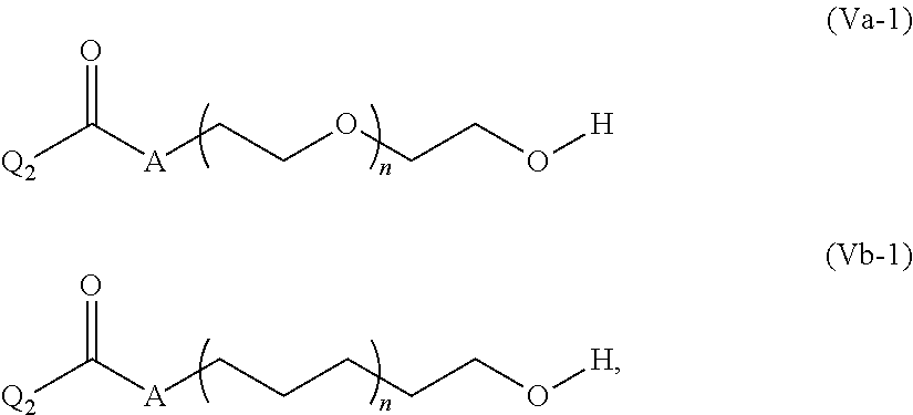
O([H])CCCCC[A]C(=O)[Q2].O([H])CCOCC[A]C(=O)[Q2]
